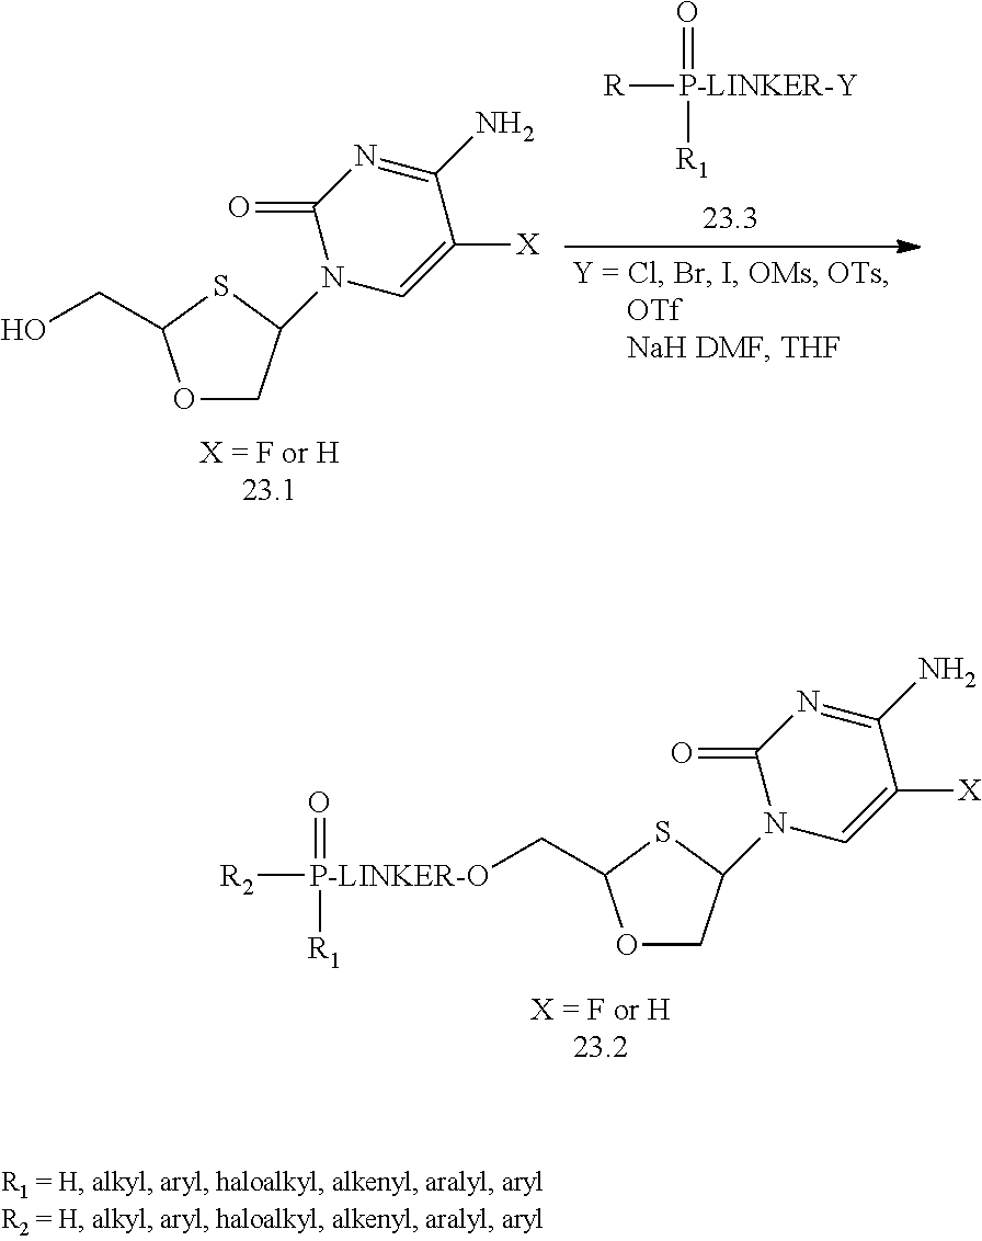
O1CC(N2C=C([X])C(N)=NC2=O)SC1C[P-LINKER-O]([R2])(=O)[R1].O1CC(N2C=C([X])C(N)=NC2=O)SC1CO.[R][P-LINKER-Y](=O)[R1]
